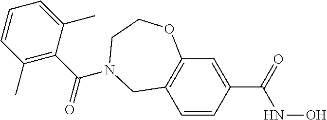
C1=CC(C(=O)NO)=CC2=C1CN(C(C1=C(C)C=CC=C1C)=O)CCO2
